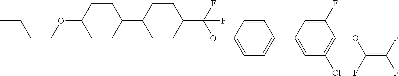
C1(C2CCC(C(OC3=CC=C(C4=CC(Cl)=C(OC(F)=C(F)F)C(F)=C4)C=C3)(F)F)CC2)CCC(OCCCC)CC1
